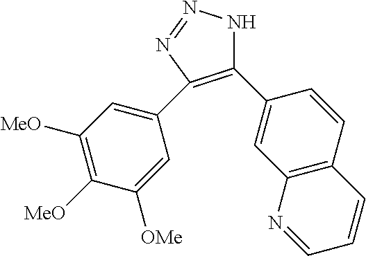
C1(C2=CC3=C(C=C2)C=CC=N3)=C(C2=CC([MeO])=C([MeO])C([OMe])=C2)N=NN1
